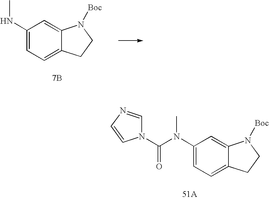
C1(N(C)C(=O)N2C=NC=C2)=CC=C2C(=C1)N([Boc])CC2.C1(NC)=CC=C2C(=C1)N([Boc])CC2.[7B]
